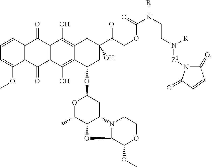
C1=CC2=C(C(OC)=C1)C(=O)C1=C(C2=O)C(O)=C2C(=C1O)C(OC1OC(C)C3C(C1)N1C(C(OC)OCC1)O3)CC(C(=O)COC(N(CCN([Z1]N1C(=O)C=CC1=O)[R])[R])=O)(O)C2
